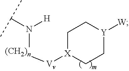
[H]N(C(C)C)[(CH2)n][Vv][X]1CC[Y]([W])CC1
